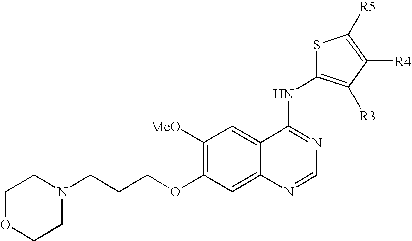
C1([MeO])=C(OCCCN2CCOCC2)C=C2C(=C1)C(NC1=C([R3])C([R4])=C([R5])S1)=NC=N2
